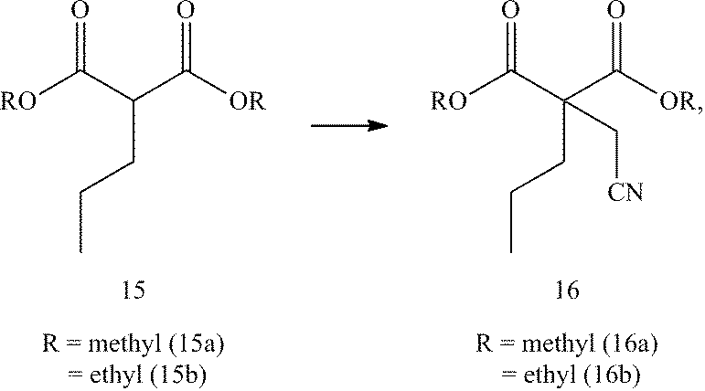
[RO]C(=O)C(CCC)C([OR])=O.[RO]C(=O)C(CCC)(C([OR])=O)C[CN]
